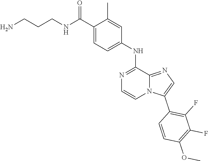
C1(C2=C(F)C(F)=C(OC)C=C2)=CN=C2N1C=CN=C2NC1=CC=C(C(NCCCN)=O)C(C)=C1
